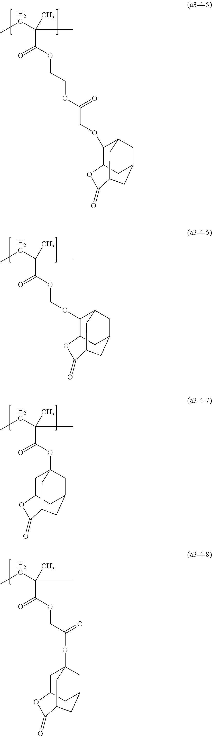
C12CC3CC(CC(C(=O)O1)C3)C2OCC(OCCOC(C(C)(C)CC)=O)=O.C12CC3CC(CC(C(=O)O1)C3)C2OCOC(C(C)(C)CC)=O.C12CC3CC(OC(C(C)(C)CC)=O)(CC(C(=O)O1)C3)C2.O(C(C(C)(C)CC)=O)CC(=O)OC12CC3CC(C(=O)OC(C3)C1)C2
